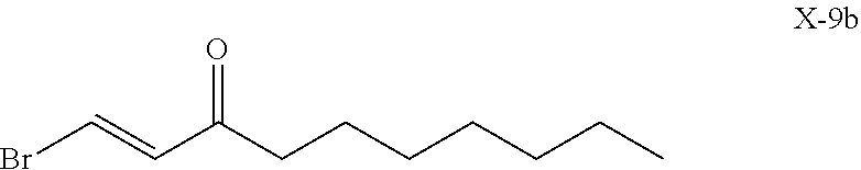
BrC=CC(CCCCCCC)=O
